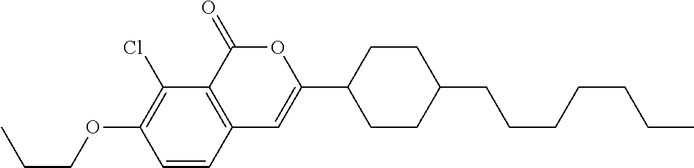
C12=C(C(=O)OC(C3CCC(CCCCCCC)CC3)=C1)C(Cl)=C(OCCC)C=C2
